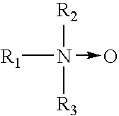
[R2]N([R3])(->O)[R1]
